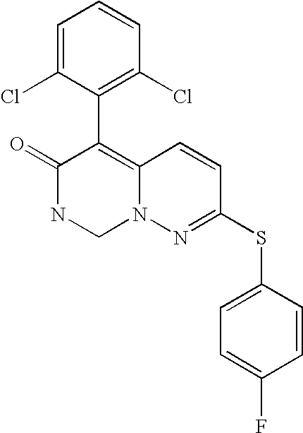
O=C1NCN2C(=C1C1=C(Cl)C=CC=C1Cl)C=CC(SC1=CC=C(F)C=C1)=N2
